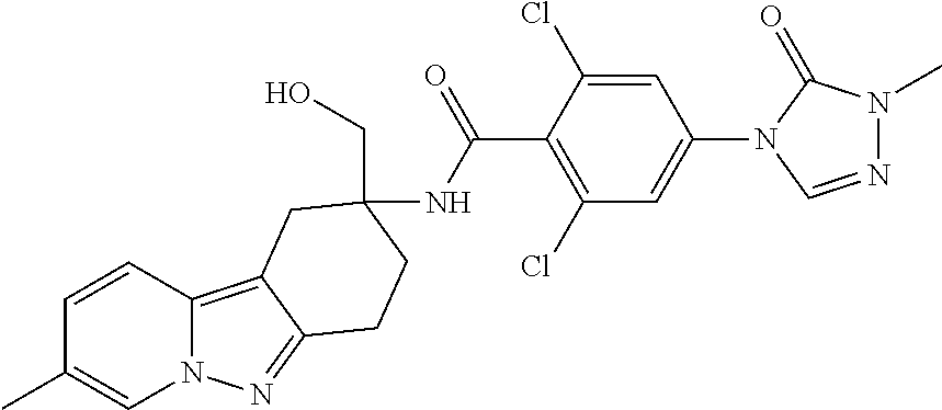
C1=CC(C)=CN2C1=C1C(=N2)CCC(CO)(NC(C2=C(Cl)C=C(N3C=NN(C)C3=O)C=C2Cl)=O)C1
